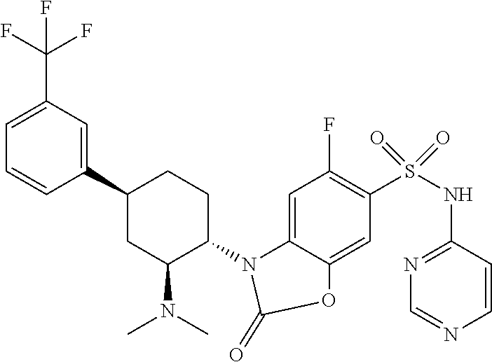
C1=CC(C2CC(N(C)C)C(N3C4=CC(F)=C(S(=O)(=O)NC5=NC=NC=C5)C=C4OC3=O)CC2)=CC(C(F)(F)F)=C1
